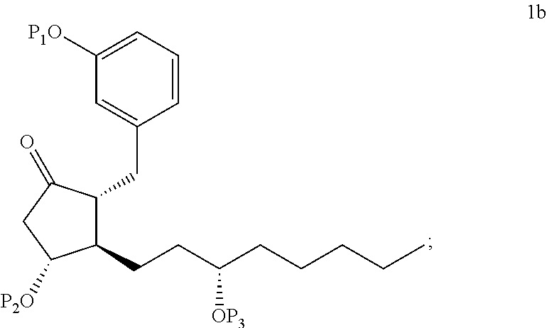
C1(CCC(CCCCC)[OP3])C(CC2=CC([P1O])=CC=C2)C(=O)CC1[P2O]
